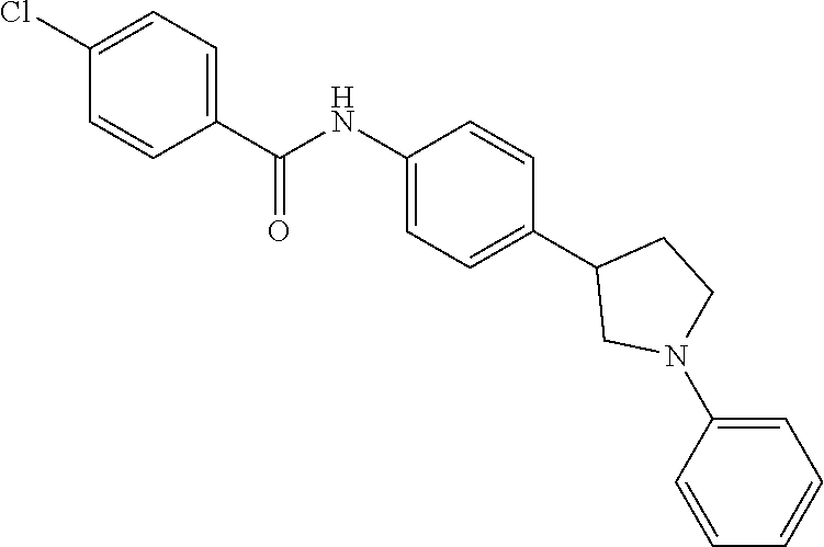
C1(C(NC2=CC=C(C3CN(C4=CC=CC=C4)CC3)C=C2)=O)=CC=C(Cl)C=C1
